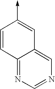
C1=CC2=NC=NC=C2C=C1->C
